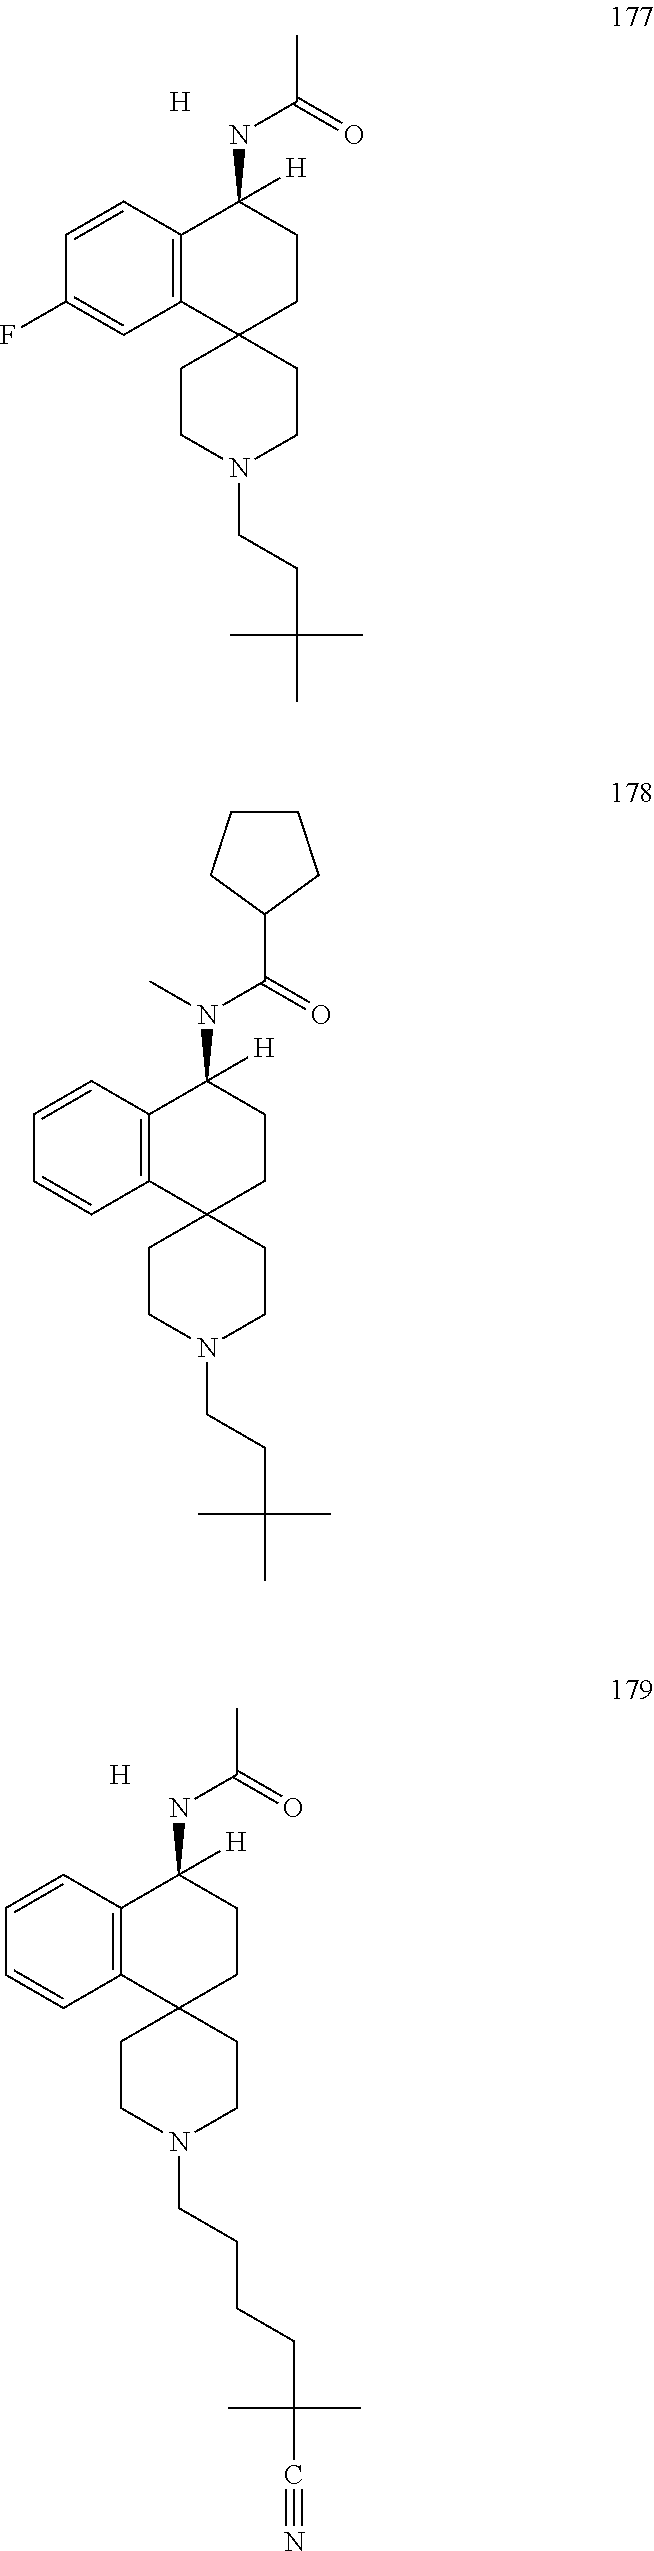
C12(CCN(CCC(C)(C)C)CC1)CCC(NC(=O)C)([H])C1=C2C=C(F)C=C1.[H].C12(CCN(CCCCC(C)(C)C#N)CC1)CCC(NC(=O)C)([H])C1=C2C=CC=C1.[H].C12(CCN(CCC(C)(C)C)CC1)CCC(N(C(=O)C1CCCC1)C)([H])C1=C2C=CC=C1
